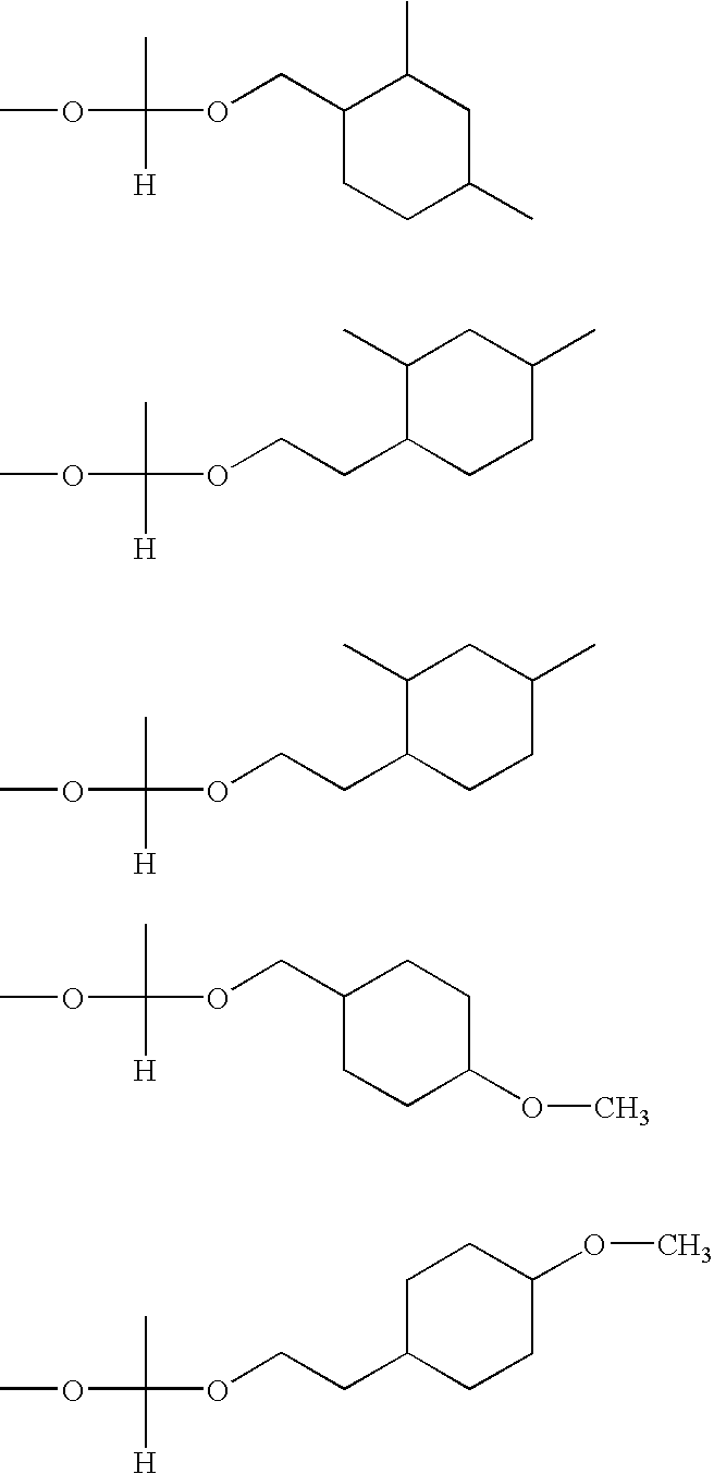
COC(C)([H])OCC1CCC(C)CC1C.COC(C)([H])OCCC1CCC(C)CC1C.COC(C)([H])OCCC1CCC(C)CC1C.COC(C)([H])OCC1CCC(OC)CC1.COC(C)([H])OCCC1CCC(OC)CC1
